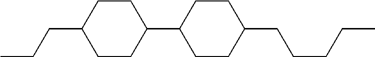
CCCC1CCC(C2CCC(CCCCC)CC2)CC1
